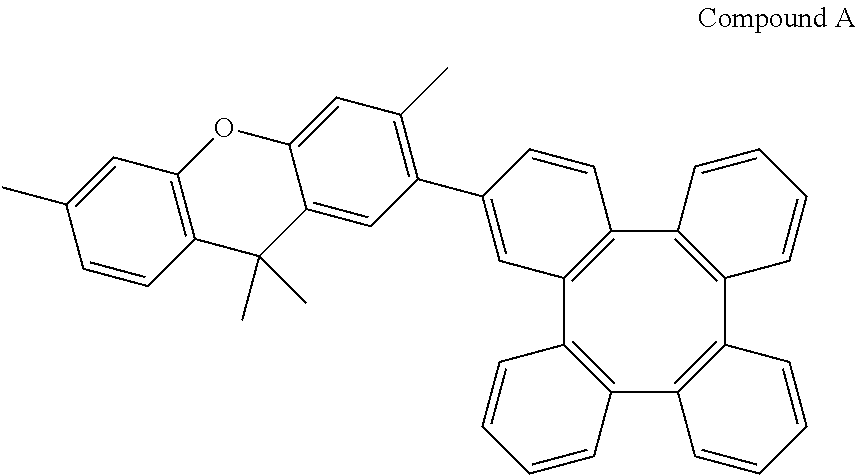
C12=C(C3=C(C4=C(C5=C1C=CC=C5)C=CC=C4)C=CC(C1=C(C)C=C4C(=C1)C(C)(C)C1=C(O4)C=C(C)C=C1)=C3)C=CC=C2
